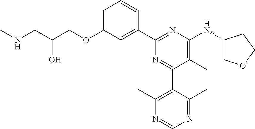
C1=C(OCC(CNC)O)C=C(C2=NC(NC3COCC3)=C(C)C(C3=C(C)N=CN=C3C)=N2)C=C1
